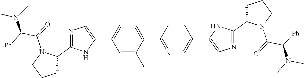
C1=C(C)C(C2=NC=C(C3=CN=C(C4CCCN4C(=O)C([Ph])N(C)C)N3)C=C2)=CC=C1C1=CN=C(C2N(C(C([Ph])N(C)C)=O)CCC2)N1
